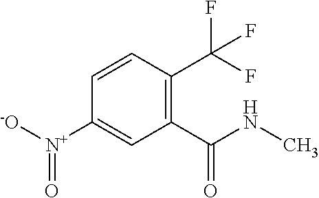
C1(C(NC)=O)=C(C(F)(F)F)C=CC([N+]([-O])=O)=C1
